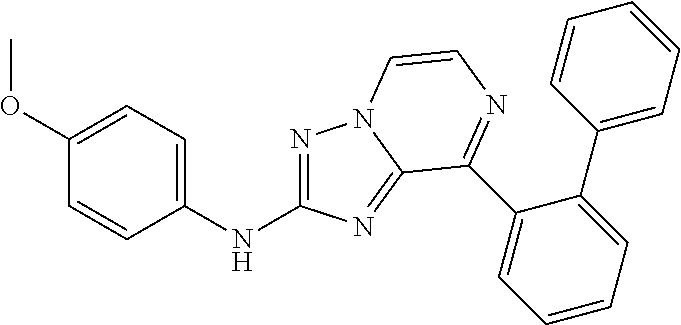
N1=C(NC2=CC=C(OC)C=C2)N=C2N1C=CN=C2C1=CC=CC=C1C1=CC=CC=C1
